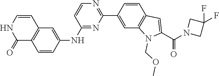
C1=CNC(=O)C2=C1C=C(NC1=NC(C3=CC4=C(C=C3)C=C(C(N3CC(F)(F)C3)=O)N4COC)=NC=C1)C=C2
